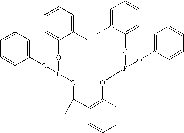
C1=CC=C(C)C(OP(OC2=CC=CC=C2C)OC(C2=C(OP(OC3=CC=CC=C3C)OC3=CC=CC=C3C)C=CC=C2)(C)C)=C1
